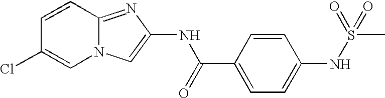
C1=CC2=NC(NC(=O)C3=CC=C(NS(C)(=O)=O)C=C3)=CN2C=C1Cl
